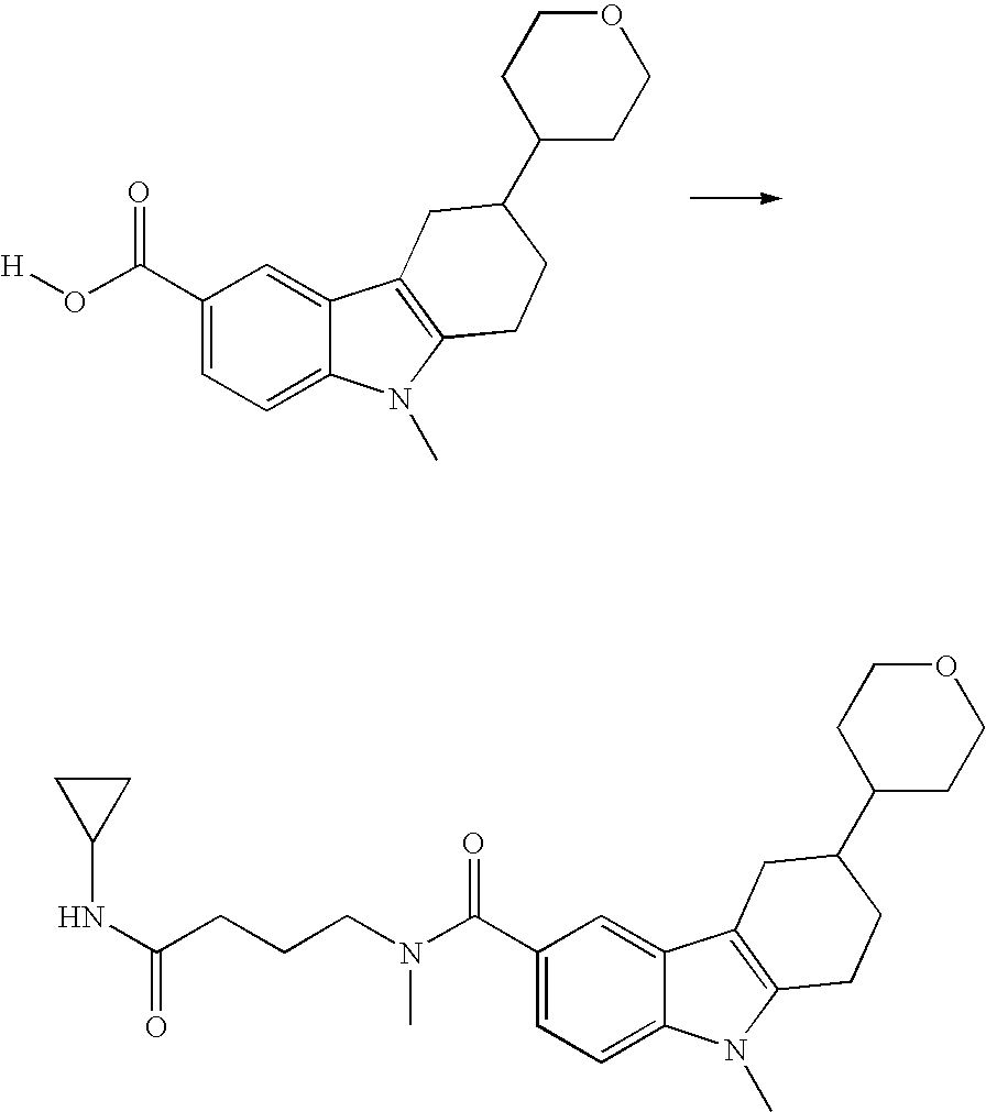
C1(C(O[H])=O)=CC=C2C(=C1)C1=C(N2C)CCC(C2CCOCC2)C1.C1(C(N(CCCC(NC2CC2)=O)C)=O)=CC=C2C(=C1)C1=C(N2C)CCC(C2CCOCC2)C1
